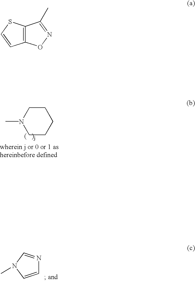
C1=CN(C)C=N1.C12=C(SC=C1)C(C)=NO2.C1CCCCN1C
